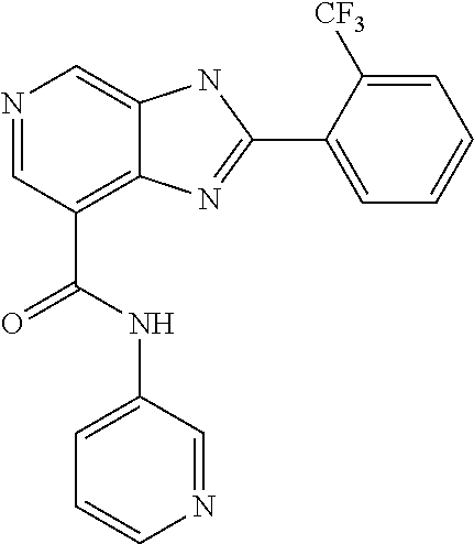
N1=CC(C(NC2=CC=CN=C2)=O)=C2C(=C1)NC(C1=CC=CC=C1[CF3])=N2
